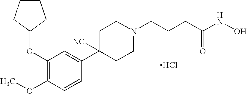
Cl.C1(OC2CCCC2)=C(OC)C=CC(C2([NC])CCN(CCCC(NO)=O)CC2)=C1
